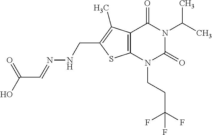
C12=C(N(CCC(F)(F)F)C(=O)N(C(C)C)C1=O)SC(CNN=CC(O)=O)=C2C
